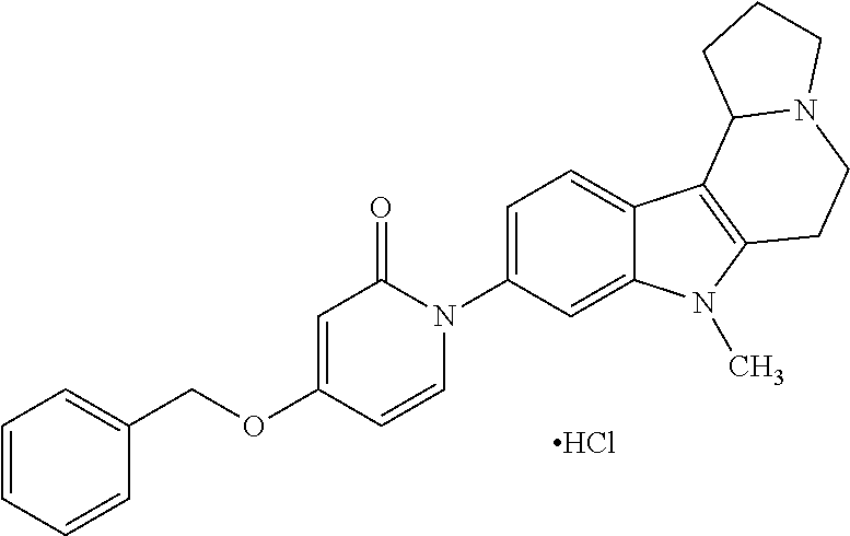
Cl.O(C1=CC(=O)N(C2=CC=C3C(=C2)N(C)C2=C3C3N(CC2)CCC3)C=C1)CC1=CC=CC=C1
